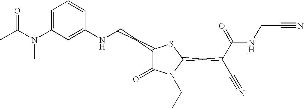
C1=C(N(C(C)=O)C)C=C(NCCC2C(=O)N(CC)C(CC(C#N)C(=O)NCC#N)S2)C=C1
